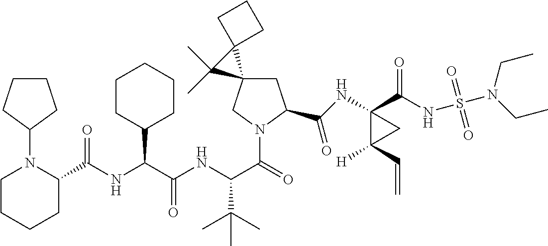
N(C(C(=O)N1CC2(CC1C(NC1(C(NS(N(CC)CC)(=O)=O)=O)C([H])(C=C)C1)=O)C1(C2(C)C)CCC1)C(C)(C)C)C(C(NC(=O)C1N(C2CCCC2)CCCC1)C1CCCCC1)=O
